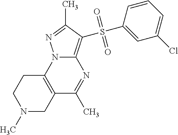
N1(C)CC2=C(CC1)N1C(=C(S(C3=CC(Cl)=CC=C3)(=O)=O)C(C)=N1)N=C2C
